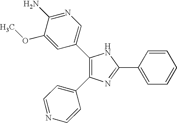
C1(C2=CN=C(N)C(OC)=C2)=C(C2=CC=NC=C2)N=C(C2=CC=CC=C2)N1
